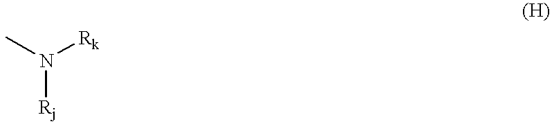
CN([Rj])[Rk]
